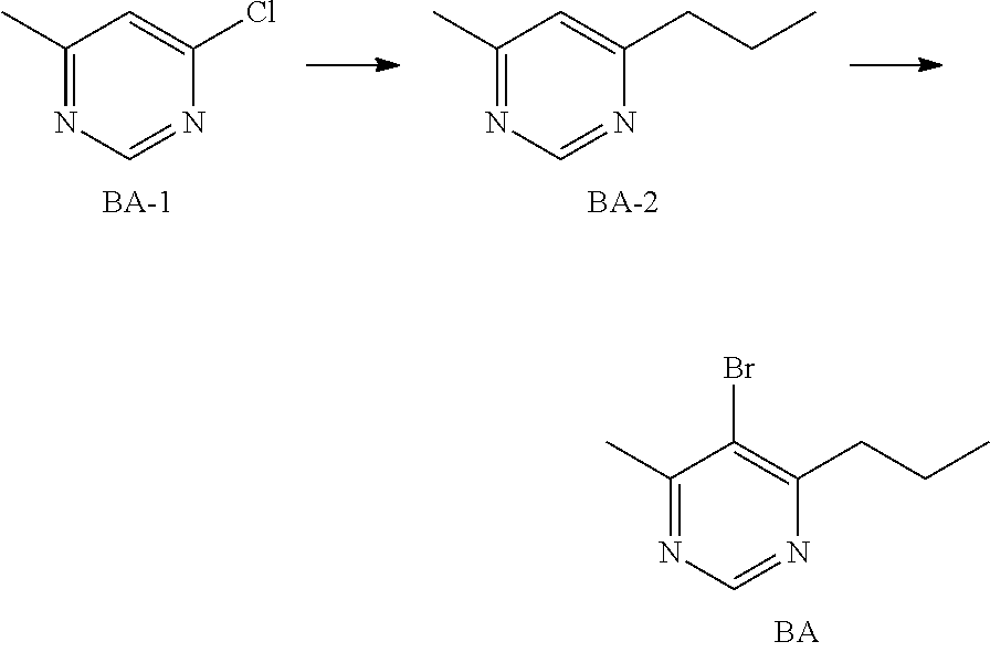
C1(C)=NC=NC(Cl)=C1.C1(C)=NC=NC(CCC)=C1.C1(C)=NC=NC(CCC)=C1Br
